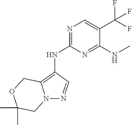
N1=C(NC2=C3N(N=C2)CC(C)(C)OC3)N=C(NC)C(C(F)(F)F)=C1
